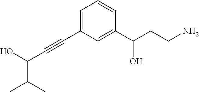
C1=CC(C(CCN)O)=CC(C#CC(O)C(C)C)=C1
